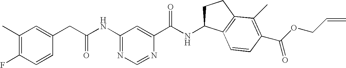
C1(NC(CC2=CC(C)=C(F)C=C2)=O)=NC=NC(C(NC2CCC3=C2C=CC(C(OCC=C)=O)=C3C)=O)=C1
